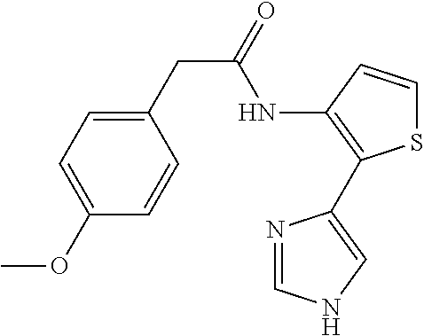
C1(OC)=CC=C(CC(NC2=C(C3=CNC=N3)SC=C2)=O)C=C1
